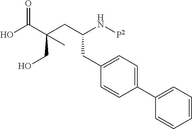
OC(C(CC(N[P2])CC1=CC=C(C2=CC=CC=C2)C=C1)(CO)C)=O
